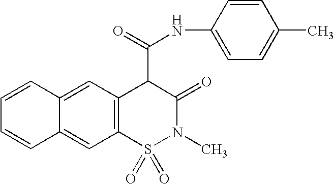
C1=CC2=CC3=C(C=C2C=C1)S(=O)(=O)N(C)C(=O)C3C(NC1=CC=C(C)C=C1)=O
